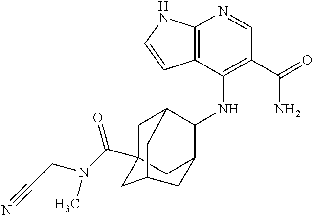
C12=C(C(NC3C4CC5(C(=O)N(CC#N)C)CC3CC(C5)C4)=C(C(=O)N)C=N1)C=CN2
